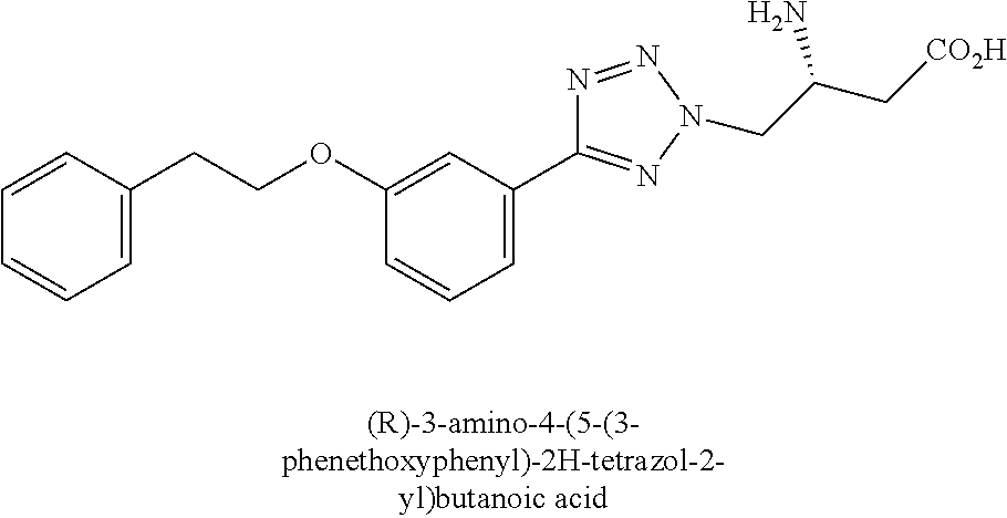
C1=CC=C(C2=NN(CC(C[CO2H])N)N=N2)C=C1OCCC1=CC=CC=C1
